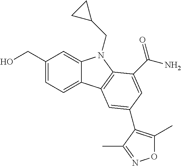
C1(CO)=CC=C2C(=C1)N(CC1CC1)C1=C2C=C(C2=C(C)ON=C2C)C=C1C(N)=O
